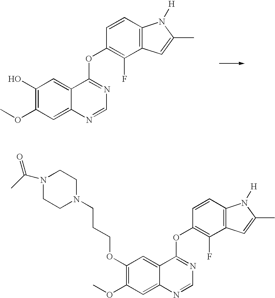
C1(O)=C(OC)C=C2C(=C1)C(OC1=C(F)C3=C(C=C1)N([H])C(C)=C3)=NC=N2.C1(OCCCN2CCN(C(=O)C)CC2)=C(OC)C=C2C(=C1)C(OC1=C(F)C3=C(C=C1)N([H])C(C)=C3)=NC=N2
